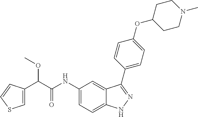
C1=C(C(C(NC2=CC=C3C(=C2)C(C2=CC=C(OC4CCN(C)CC4)C=C2)=NN3)=O)OC)C=CS1
